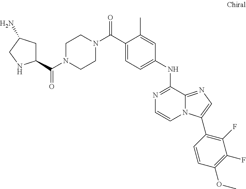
C1(NC2=NC=CN3C2=NC=C3C2=C(F)C(F)=C(OC)C=C2)=CC=C(C(N2CCN(C(C3CC(N)CN3)=O)CC2)=O)C(C)=C1
